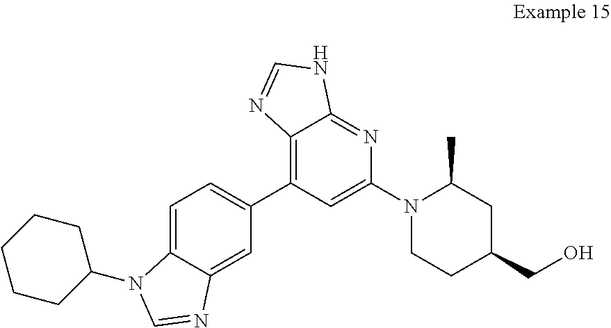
C1=C2C(=CC(C3=C4C(=NC(N5CCC(CO)CC5C)=C3)NC=N4)=C1)N=CN2C1CCCCC1
